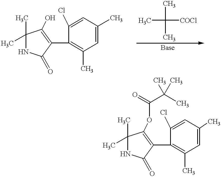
N1C(=O)C(C2=C(C)C=C(C)C=C2Cl)=C(O)C1(C)C.CC(C)([COCl])C.N1C(=O)C(C2=C(C)C=C(C)C=C2Cl)=C(OC(=O)C(C)(C)C)C1(C)C
